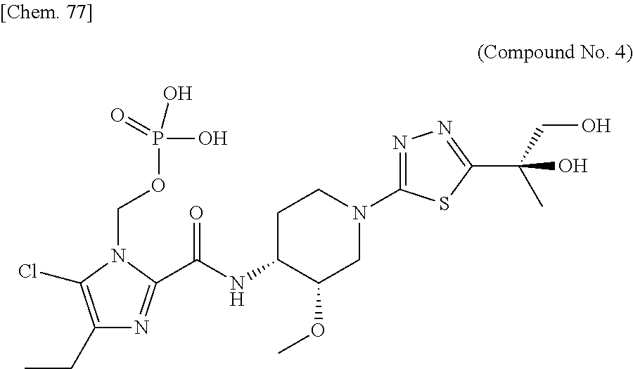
C1(CC)=C(Cl)N(COP(O)(=O)O)C(C(NC2CCN(C3=NN=C(C(CO)(C)O)S3)CC2OC)=O)=N1
